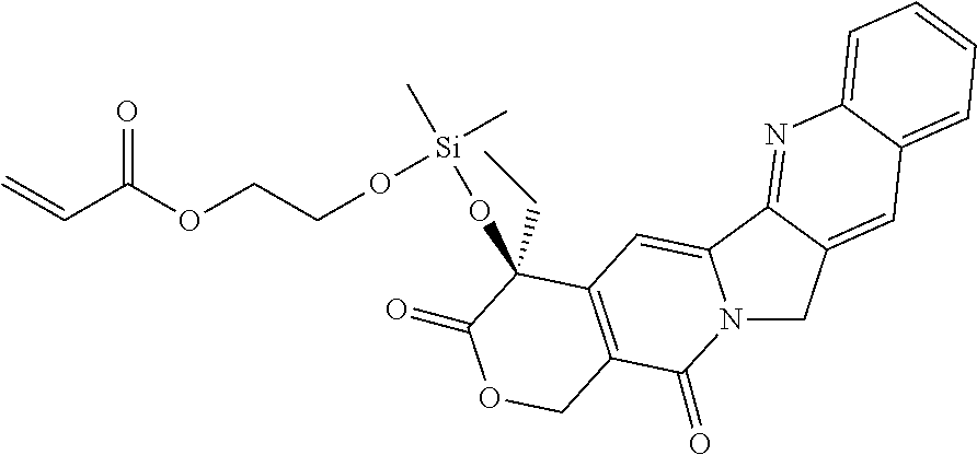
C=CC(OCCO[Si](C)(C)OC1(CC)C2=C(C(=O)N3CC4=CC5=CC=CC=C5N=C4C3=C2)COC1=O)=O
